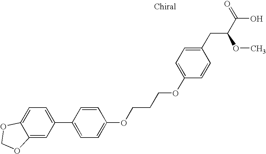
C1(C2=CC=C(OCCCOC3=CC=C(CC(C(O)=O)OC)C=C3)C=C2)=CC=C2C(=C1)OCO2
